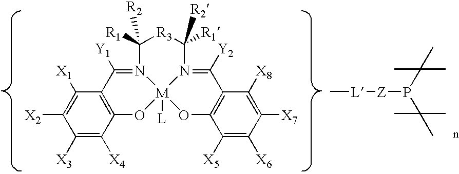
C1([X3])=C([X4])C2=C(C([X1])=C1[X2])C([Y1])=N1C([R1])([R2])[R3]C([R1])([R2])N3=C([Y2])C4=C(O[M]13([L])O2)C([X5])=C([X6])C([X7])=C4[X8].C[L][Z]P(C(C)(C)C)C(C)(C)C
